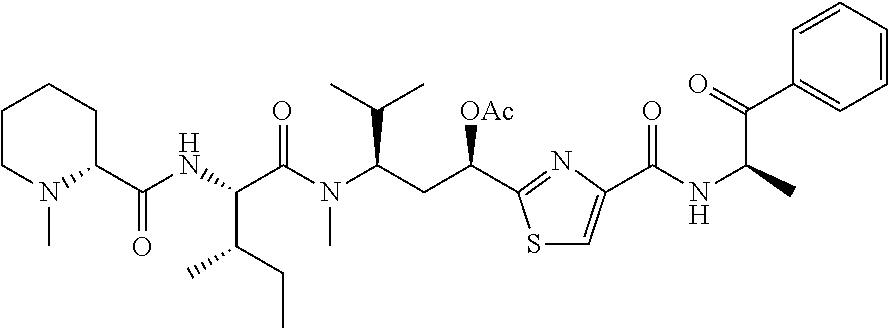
C1(C(=O)NC(C(C)CC)C(=O)N(C)C(C(C)C)CC([OAc])C2=NC(C(NC(C(C3=CC=CC=C3)=O)C)=O)=CS2)CCCCN1C
